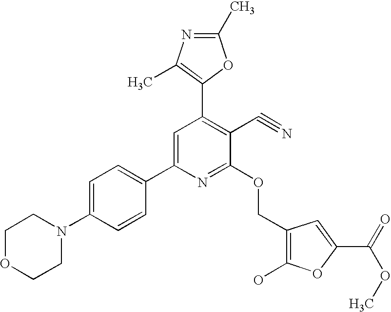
C1OCCN(C2=CC=C(C3=CC(C4=C(C)N=C(C)O4)=C(C#N)C(OCC4=C(O)OC(C(OC)=O)=C4)=N3)C=C2)C1
